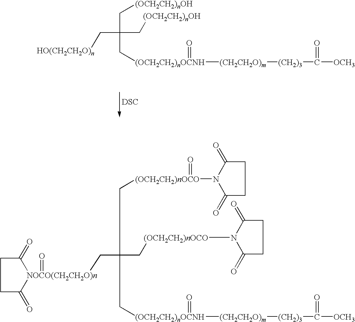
[DSC].[HO(CH2CH2O)n]CC(C[(OCH2CH2)nOH])(C[(OCH2CH2)nOCNH](=O)[(CH2CH2O)m][(CH2)3]C([OCH3])=O)C[(OCH2CH2)nOH].[NOCO(CH2CH2O)n]1(CC(C[(OCH2CH2)nOCO](N2C(=O)CCC2=O)=O)(C[(OCH2CH2)nOCNH](=O)[(CH2CH2O)m][(CH2)3]C([OCH3])=O)C[(OCH2CH2)nOCO]N2C(=O)CCC2=O)(=O)C(=O)CCC1=O
